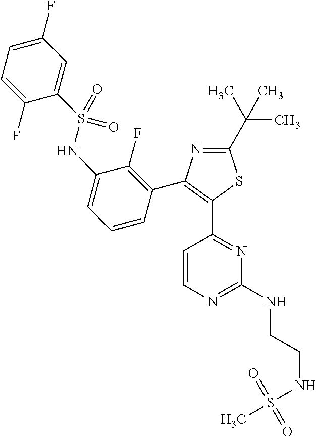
N1=C(C(C)(C)C)SC(C2=NC(NCCNS(C)(=O)=O)=NC=C2)=C1C1=C(F)C(NS(C2=CC(F)=CC=C2F)(=O)=O)=CC=C1
